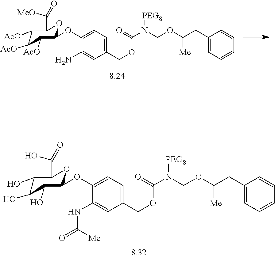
C1(COC(N(COC(CC2=CC=CC=C2)[Me])[PEG8])=O)=CC=C(OC2C([AcO])C([AcO])C([AcO])C(C([MeO])=O)O2)C(N)=C1.C1(COC(N(COC(CC2=CC=CC=C2)[Me])[PEG8])=O)=CC=C(OC2C(O)C(O)C(O)C(C(O)=O)O2)C(NC(=O)[Me])=C1
